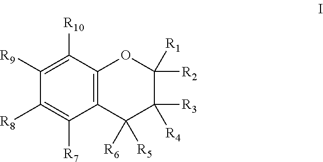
C12=C(C([R10])=C([R9])C([R8])=C1[R7])OC([R2])([R1])C([R3])([R4])C2([R5])[R6]
